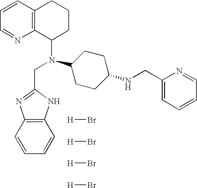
[H]Br.[H]Br.[H]Br.[H]Br.C1=NC2=C(C=C1)CCCC2N(CC1=NC2=C(C=CC=C2)N1)C1CCC(NCC2=CC=CC=N2)CC1
